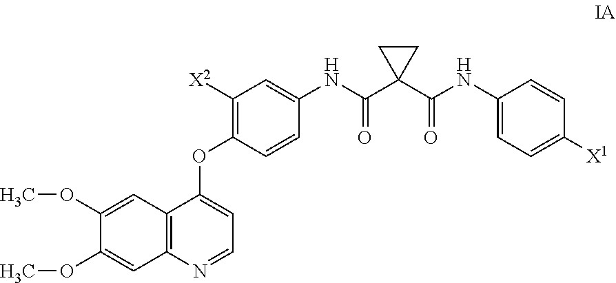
C1(OC2=CC=NC3=C2C=C(OC)C(OC)=C3)=C([X2])C=C(NC(C2(C(NC3=CC=C([X1])C=C3)=O)CC2)=O)C=C1
